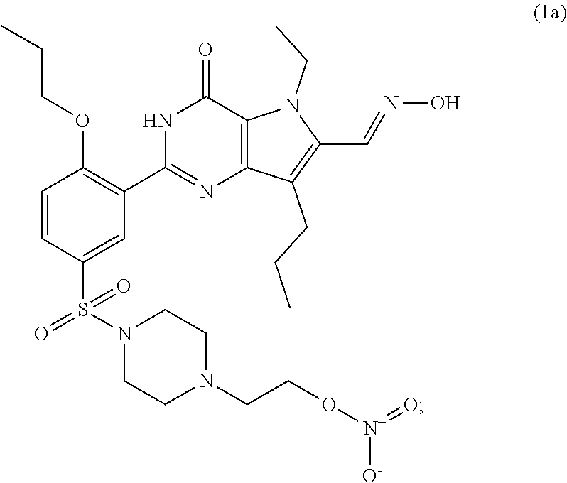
C1=CC(S(N2CCN(CCO[N+](=O)[O-])CC2)(=O)=O)=CC(C2=NC3=C(C(=O)N2)N(CC)C(C=NO)=C3CCC)=C1OCCC
